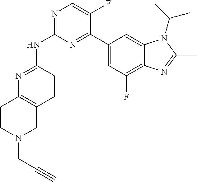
N1=C(NC2=NC=C(F)C(C3=CC(F)=C4C(=C3)N(C(C)C)C(C)=N4)=N2)C=CC2=C1CCN(CC#C)C2
